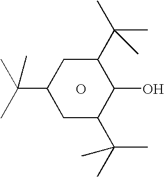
O.C(C1CC(C(C)(C)C)C(O)C(C(C)(C)C)C1)(C)(C)C
